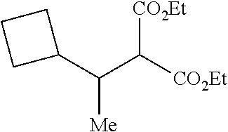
[CO2Et]C([CO2Et])C(C1CCC1)[Me]
